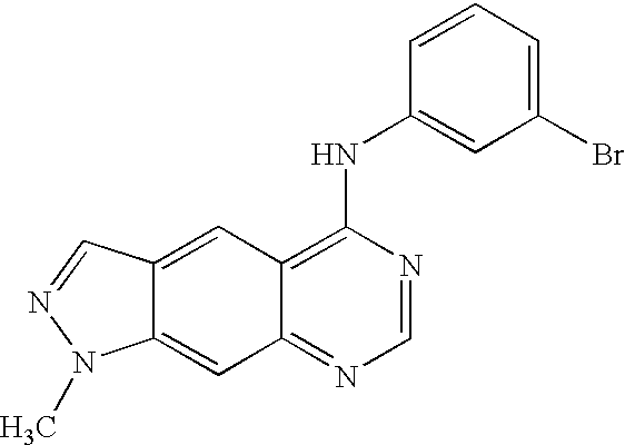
C12=CC3=NC=NC(NC4=CC(Br)=CC=C4)=C3C=C1C=NN2C
